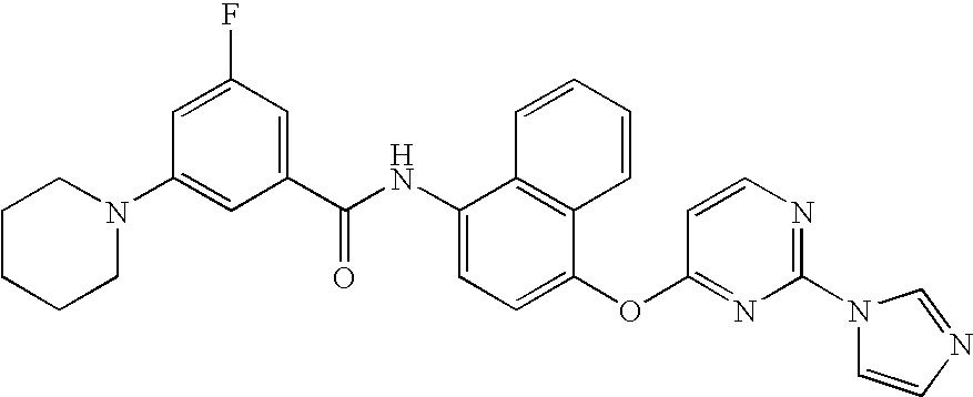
N1(C2=CC(C(NC3=CC=C(OC4=NC(N5C=CN=C5)=NC=C4)C4=C3C=CC=C4)=O)=CC(F)=C2)CCCCC1
